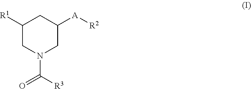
C1([R1])CN(C(=O)[R3])CC([A][R2])C1
